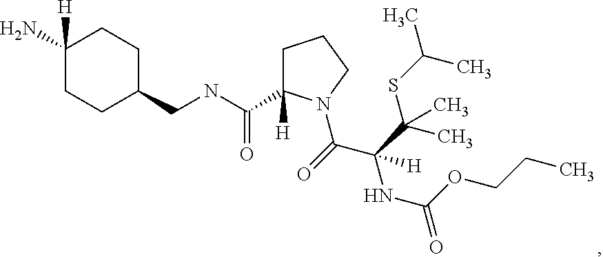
C1(N)([H])CCC(CNC(=O)C2([H])CCCN2C(=O)C(C(C)(SC(C)C)C)(NC(=O)OCCC)[H])CC1
